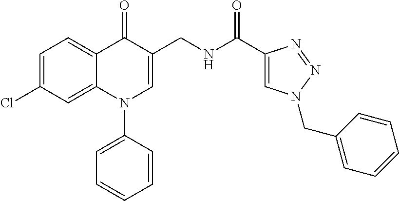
C1=C(Cl)C=C2C(=C1)C(=O)C(CNC(C1=CN(CC3=CC=CC=C3)N=N1)=O)=CN2C1=CC=CC=C1
